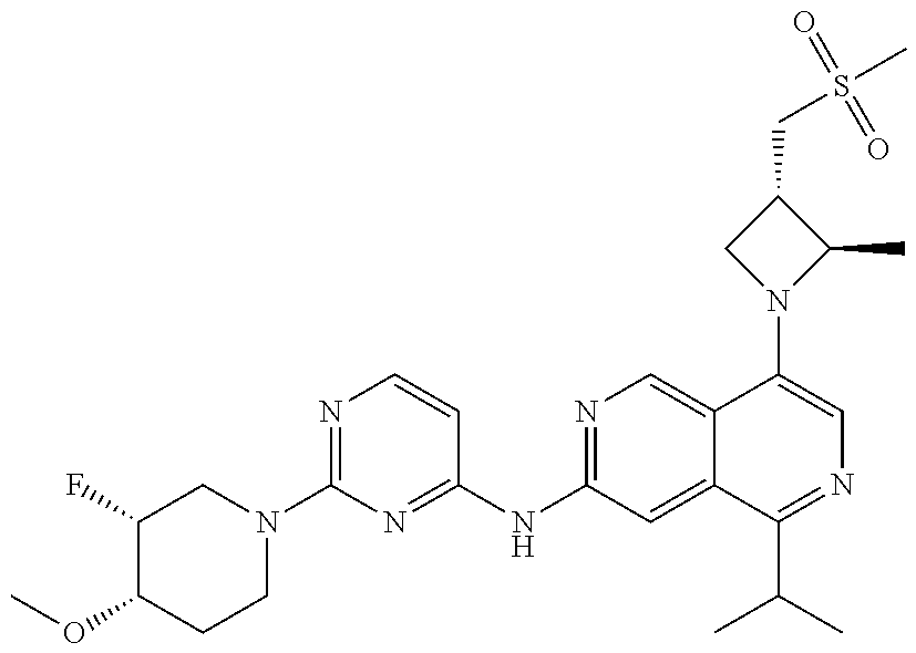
C1(F)C(OC)CCN(C2=NC=CC(NC3=NC=C4C(=C3)C(C(C)C)=NC=C4N3C(C)C(CS(C)(=O)=O)C3)=N2)C1
